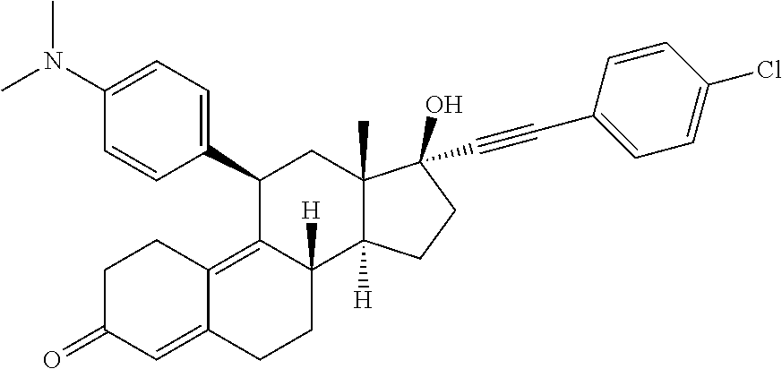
C1(C2=CC=C(N(C)C)C=C2)C2=C3C(=CC(=O)CC3)CCC2([H])C2([H])C(C)(C1)C(C#CC1=CC=C(Cl)C=C1)(O)CC2
